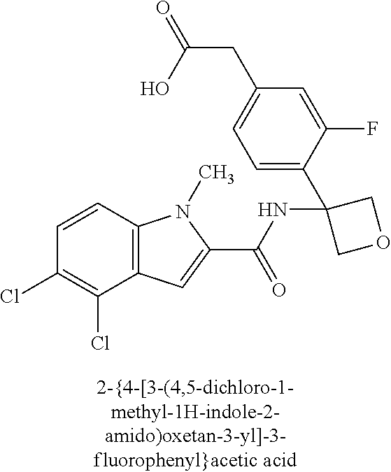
C1(Cl)=C(Cl)C2=C(C=C1)N(C)C(C(NC1(C3=CC=C(CC(=O)O)C=C3F)COC1)=O)=C2
